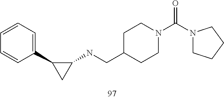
C1(CNC2CC2C2=CC=CC=C2)CCN(C(N2CCCC2)=O)CC1
